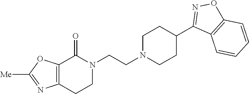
C12=C(CCN(CCN3CCC(C4=NOC5=C4C=CC=C5)CC3)C1=O)N=C([Me])O2
